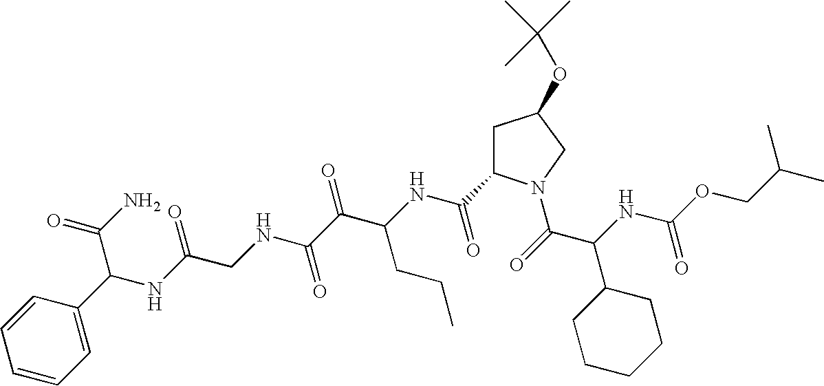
C(OC(NC(C(=O)N1CC(OC(C)(C)C)CC1C(NC(C(C(NCC(NC(C(N)=O)C1=CC=CC=C1)=O)=O)=O)CCC)=O)C1CCCCC1)=O)C(C)C
